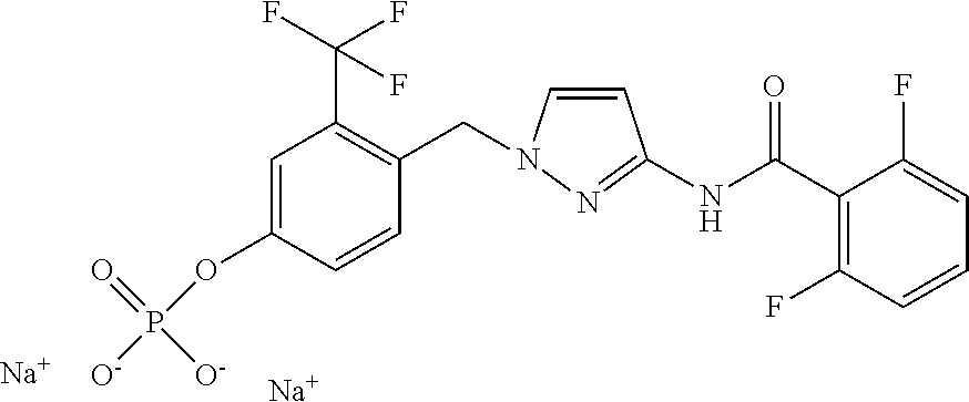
[Na].[Na].C1=C(OP([O-])(=O)[O-])C=CC(CN2C=CC(NC(C3=C(F)C=CC=C3F)=O)=N2)=C1C(F)(F)F
